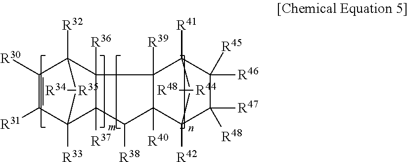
C1([R30])=C([R31])C2([R33])C3([R37])C([R36])(C1([R32])C2)C1([R39])C([R40])(C3[R38])C2([R42])C([R47])([R48])C([R46])([R45])C1([R41])C2.[R34][R35].[R48][R44]
